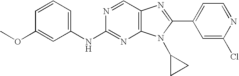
C1=CC=C(NC2=NC3=C(C=N2)N=C(C2=CC=NC(Cl)=C2)N3C2CC2)C=C1OC
